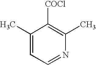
C1(C)=CC=NC(C)=C1[COCl]
